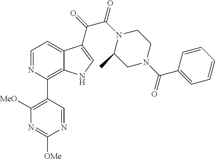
N1=C([OMe])N=CC(C2=C3C(=CC=N2)C(C(=O)C(N2C(C)CN(C(C4=CC=CC=C4)=O)CC2)=O)=CN3)=C1[MeO]
